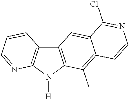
C12=C(N([H])C3=C1C=CC=N3)C(C)=C1C(=C2)C(Cl)=NC=C1
